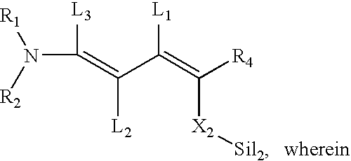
N(C(=C(C(=C([R4])[X2][Sil2])[L1])[L2])[L3])([R1])[R2]
